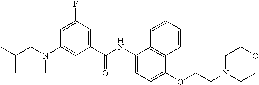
C(C)(CN(C)C1=CC(C(NC2=CC=C(OCCN3CCOCC3)C3=C2C=CC=C3)=O)=CC(F)=C1)C
